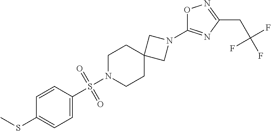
O1N=C(CC(F)(F)F)N=C1N1CC2(CCN(S(C3=CC=C(SC)C=C3)(=O)=O)CC2)C1
